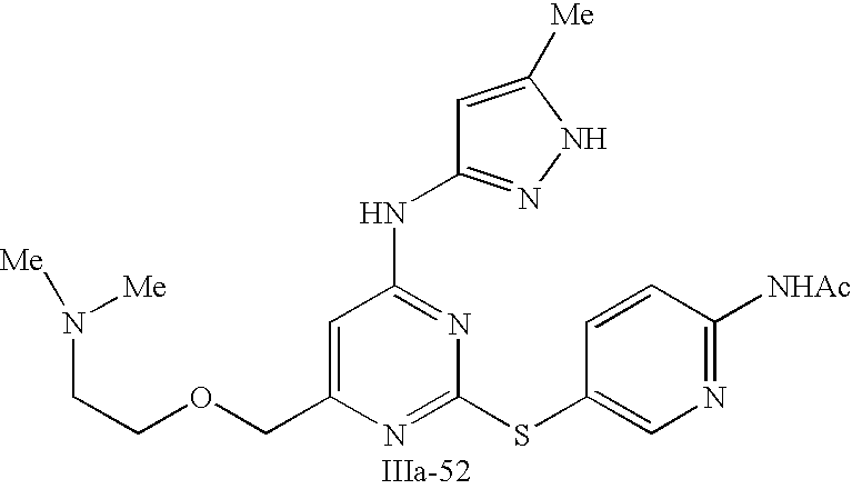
C1=C(COCCN([Me])[Me])N=C(SC2=CN=C([NHAc])C=C2)N=C1NC1=NNC([Me])=C1
